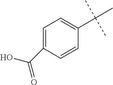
C1(C(C)(C)C)=CC=C(C(O)=O)C=C1
